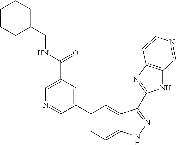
C1=C(C(NCC2CCCCC2)=O)C=C(C2=CC=C3C(=C2)C(C2=NC4=C(N2)C=NC=C4)=NN3)C=N1
